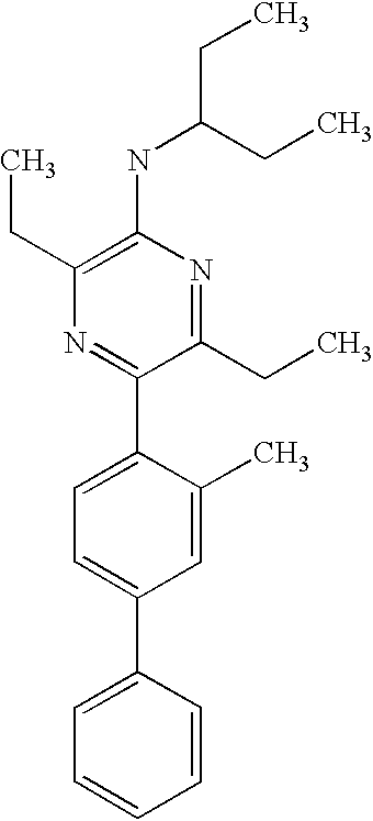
C1(NC(CC)CC)=C(CC)N=C(C2=CC=C(C3=CC=CC=C3)C=C2C)C(CC)=N1
